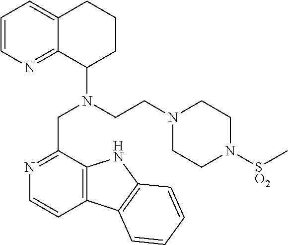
C1=CN=C2C(=C1)CCCC2N(CCN1CCN([SO2]C)CC1)CC1=NC=CC2=C1NC1=C2C=CC=C1
